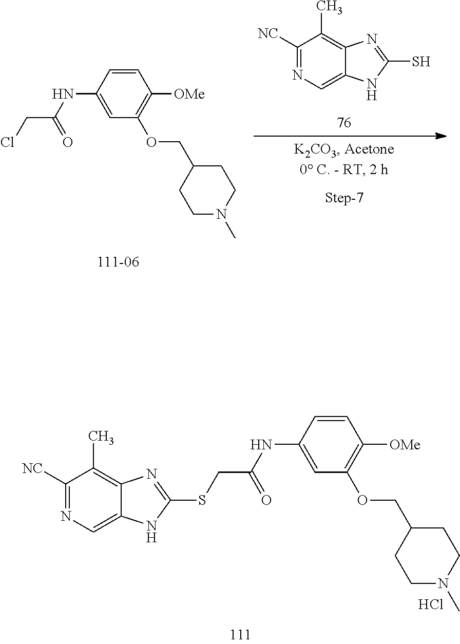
C1([NC])=NC=C2C(=C1C)N=C(SCC(NC1=CC(OCC3CCN(C)CC3)=C([OMe])C=C1)=O)N2.Cl.C1=CC(NC(CCl)=O)=CC(OCC2CCN(C)CC2)=C1[OMe].C1([NC])=NC=C2C(=C1C)N=C(S)N2
